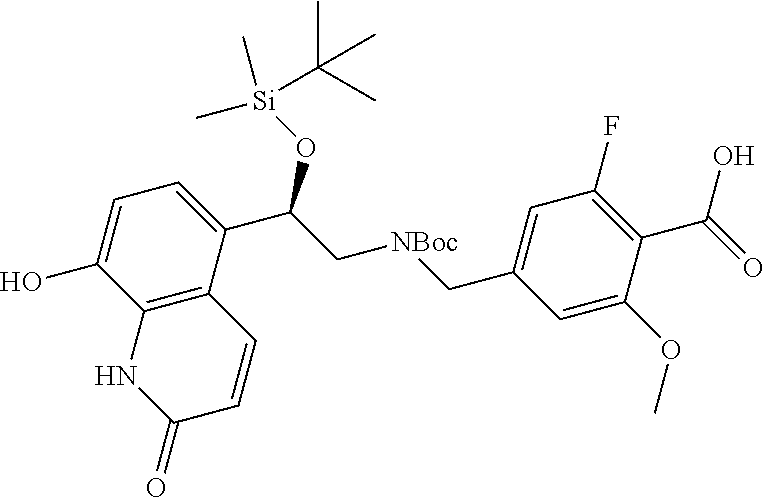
C12=C(C(C(C[NBoc]CC3=CC(F)=C(C(O)=O)C(OC)=C3)O[Si](C)(C)C(C)(C)C)=CC=C1O)C=CC(=O)N2
